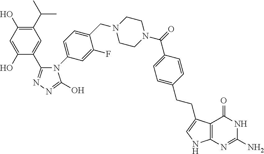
C1=C(F)C(CN2CCN(C(C3=CC=C(CCC4=CNC5=C4C(=O)NC(N)=N5)C=C3)=O)CC2)=CC=C1N1C(O)=NN=C1C1=CC(C(C)C)=C(O)C=C1O
